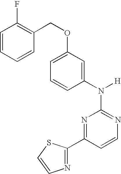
N1=C(N([H])C2=CC(OCC3=C(F)C=CC=C3)=CC=C2)N=C(C2=NC=CS2)C=C1
